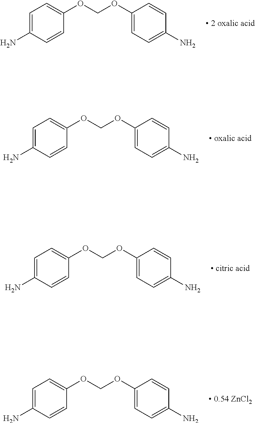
C1=C(N)C=CC(OCOC2=CC=C(N)C=C2)=C1.C1=C(N)C=CC(OCOC2=CC=C(N)C=C2)=C1.C1=C(N)C=CC(OCOC2=CC=C(N)C=C2)=C1.C1=C(N)C=CC(OCOC2=CC=C(N)C=C2)=C1
